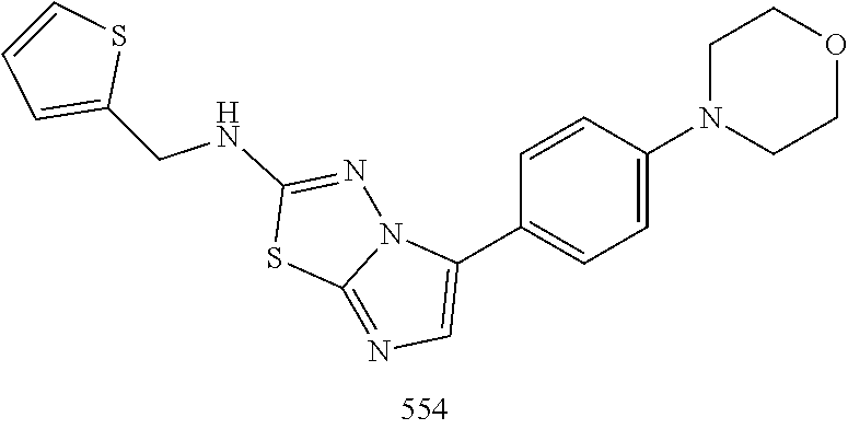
C1=C(CNC2=NN3C(=NC=C3C3=CC=C(N4CCOCC4)C=C3)S2)SC=C1
